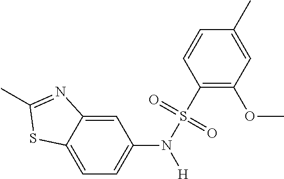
C1(S(=O)(=O)N([H])C2=CC=C3C(=C2)N=C(C)S3)=C(OC)C=C(C)C=C1
